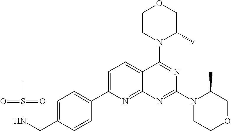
C1=C(CNS(C)(=O)=O)C=CC(C2=CC=C3C(=N2)N=C(N2CCOCC2C)N=C3N2C(C)COCC2)=C1
